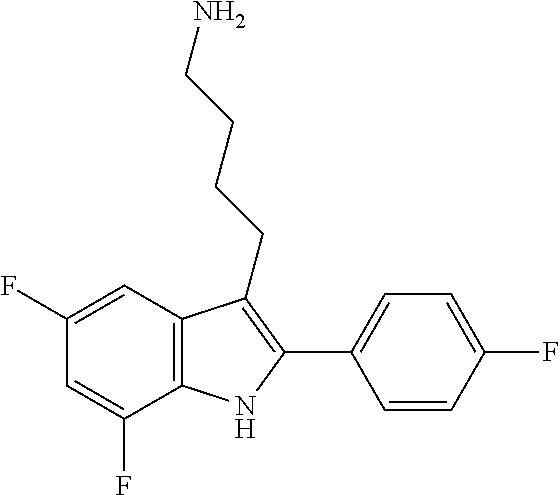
C1(F)=CC(F)=CC2=C1NC(C1=CC=C(F)C=C1)=C2CCCCN
